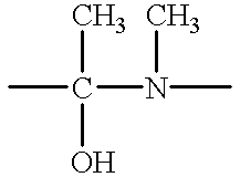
CC(C)(N(C)C)O
